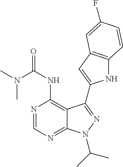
N1=CN=C2C(=C1NC(=O)N(C)C)C(C1=CC3=C(N1)C=CC(F)=C3)=NN2C(C)C
